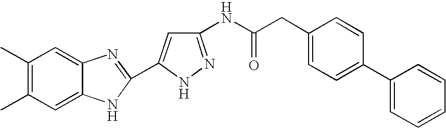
C1(C)=C(C)C=C2C(=C1)N=C(C1=CC(NC(CC3=CC=C(C4=CC=CC=C4)C=C3)=O)=NN1)N2
